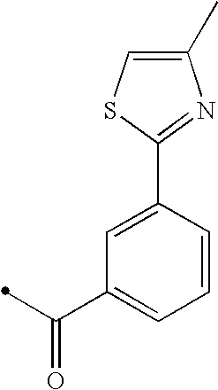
C1(C)=CSC(C2=CC(C(C)=O)=CC=C2)=N1
